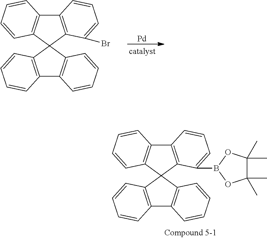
C12=C(C3(C4=C1C=CC=C4)C1=C(C4=C3C=CC=C4)C=CC=C1B1OC(C)(C)C(C)(C)O1)C=CC=C2.[Pd].C12=C(C3(C4=C1C=CC=C4)C1=C(C4=C3C=CC=C4)C=CC=C1Br)C=CC=C2
